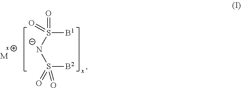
[M].[B1]S([N-]S([B2])(=O)=O)(=O)=O
